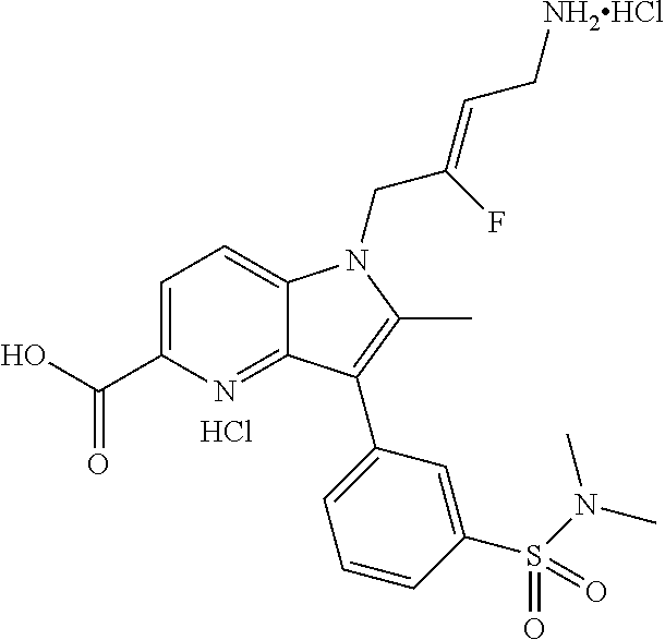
C1=C(C(O)=O)N=C2C(=C1)N(CC(=CC[NH2HCl])F)C(C)=C2C1=CC=CC(S(N(C)C)(=O)=O)=C1.Cl
